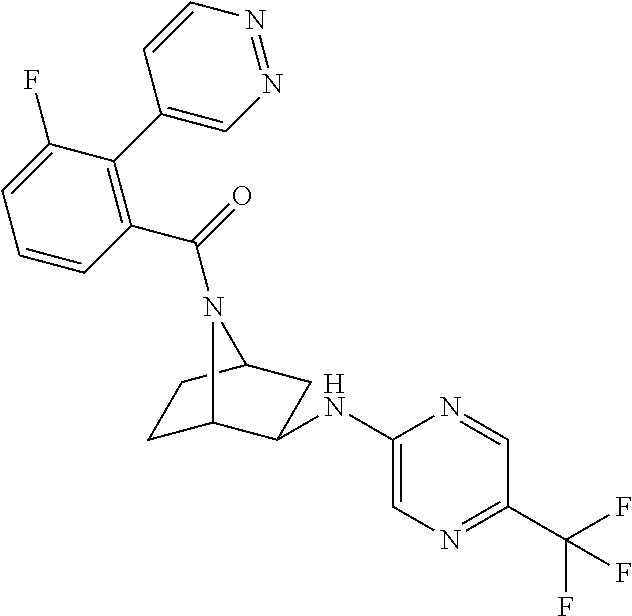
C1C2C(NC3=CN=C(C(F)(F)F)C=N3)CC(C1)N2C(=O)C1=C(C2=CN=NC=C2)C(F)=CC=C1
